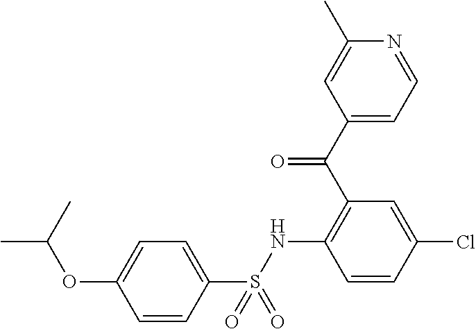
C1=CC(S(NC2=C(C(C3=CC=NC(C)=C3)=O)C=C(Cl)C=C2)(=O)=O)=CC=C1OC(C)C
